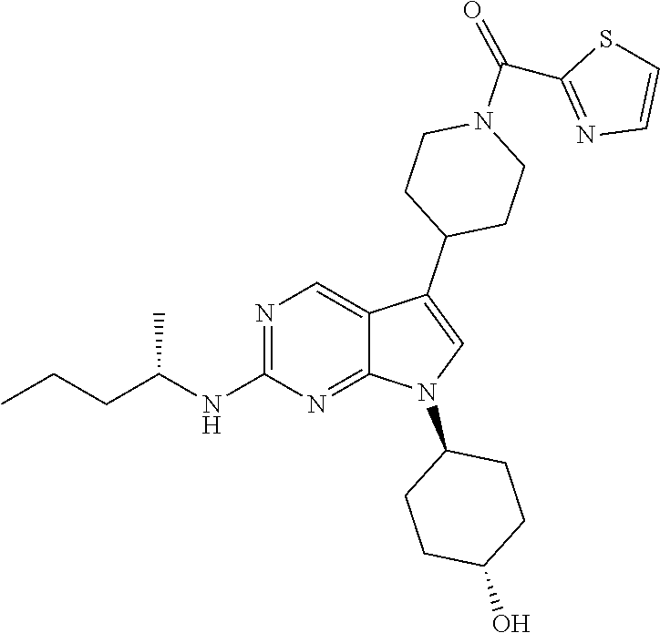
N1=C(NC(CCC)C)N=C2C(=C1)C(C1CCN(C(C3=NC=CS3)=O)CC1)=CN2C1CCC(O)CC1
